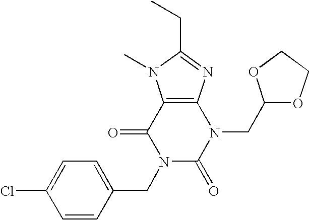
C12=C(N=C(CC)N1C)N(CC1OCCO1)C(=O)N(CC1=CC=C(Cl)C=C1)C2=O
